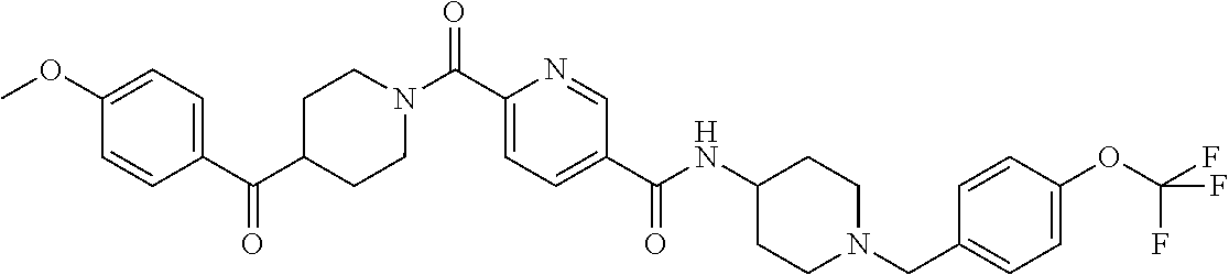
N(C(C1=CC=C(C(=O)N2CCC(C(C3=CC=C(OC)C=C3)=O)CC2)N=C1)=O)C1CCN(CC2=CC=C(OC(F)(F)F)C=C2)CC1
